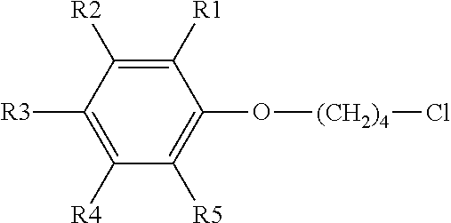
C1([R1])=C([R2])C([R3])=C([R4])C([R5])=C1O[(CH2)4]Cl
